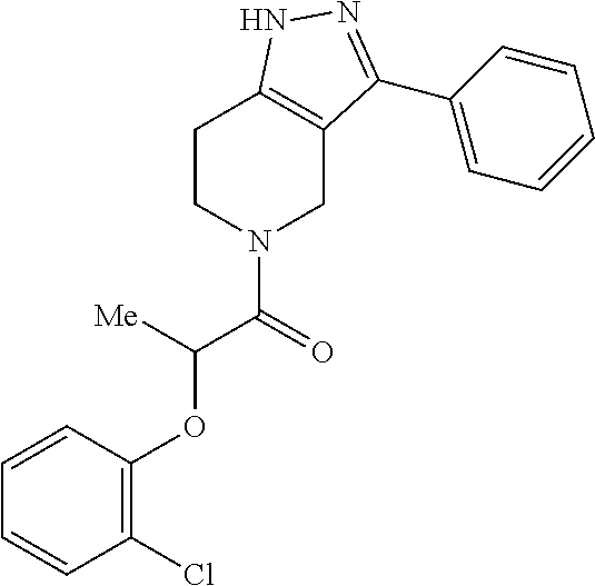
C1CN(C(=O)C([Me])OC2=C(Cl)C=CC=C2)CC2=C1NN=C2C1=CC=CC=C1
